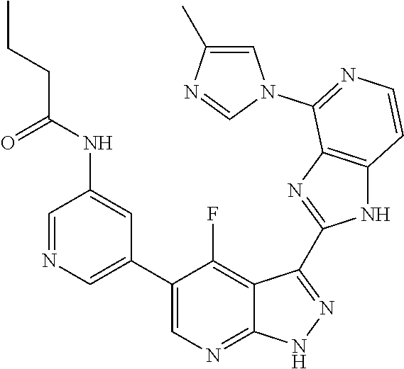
C1=NC=C(C2=CN=C3C(=C2F)C(C2=NC4=C(N2)C=CN=C4N2C=C(C)N=C2)=N[N H]3)C=C1NC(CCC)=O
